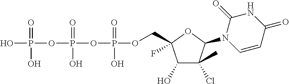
OP(=O)(OP(=O)(O)OP(=O)(O)OCC1(F)C(O)C(Cl)(C)C(N2C=CC(=O)NC2=O)O1)O
